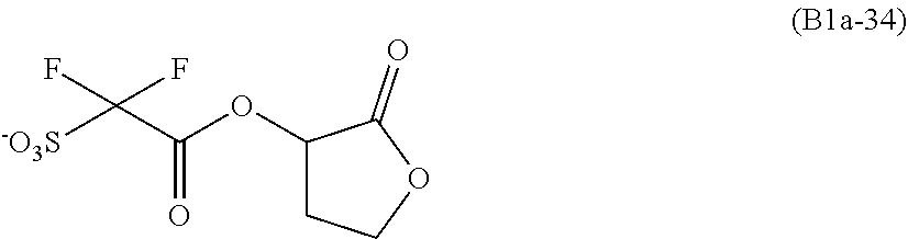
[-O3S]C(C(OC1CCOC1=O)=O)(F)F
